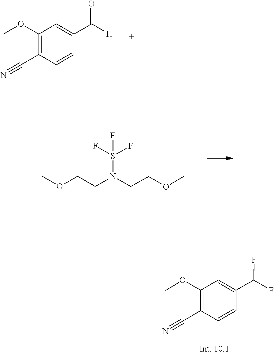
COC1=C(C#N)C=CC(C(=O)[H])=C1.COCCN(CCOC)S(F)(F)F.COC1=C(C#N)C=CC(C(F)F)=C1
